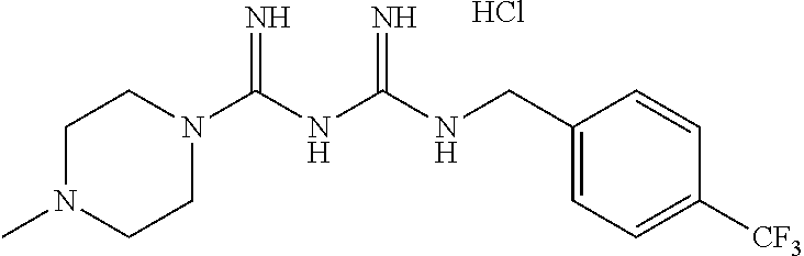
Cl.C(NC(NC(N1CCN(C)CC1)=N)=N)C1=CC=C([CF3])C=C1
